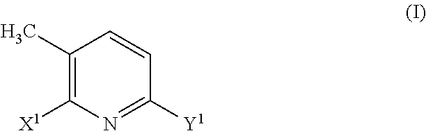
C1(C)=C([X1])N=C([Y1])C=C1
